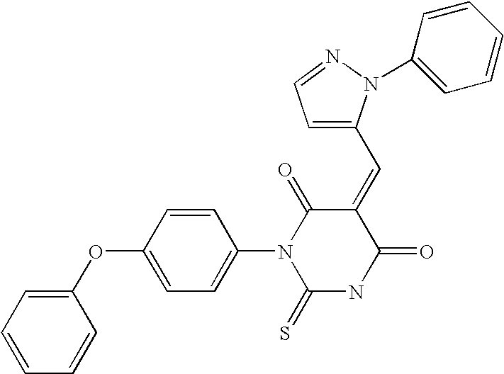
C1=CC=CC(OC2=CC=C(N3C(=S)NC(=O)C(=CC4=CC=NN4C4=CC=CC=C4)C3=O)C=C2)=C1
